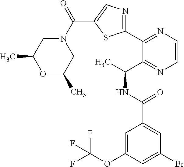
C1(C2=NC=CN=C2C(C)NC(C2=CC(Br)=CC(OC(F)(F)F)=C2)=O)=NC=C(C(N2CC(C)OC(C)C2)=O)S1
